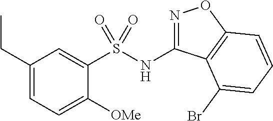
N(C1=NOC2=C1C(Br)=CC=C2)S(C1=CC(CC)=CC=C1[OMe])(=O)=O
